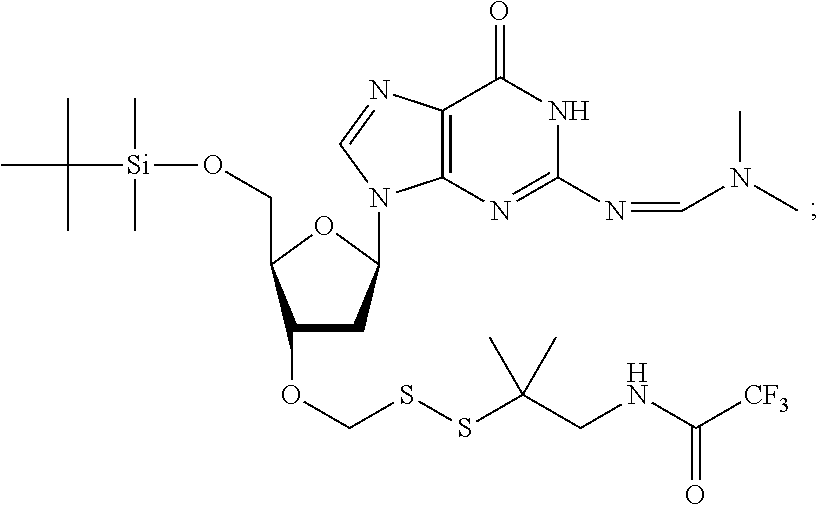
C1(OCSSC(CNC(=O)[CF3])(C)C)CC(N2C3=C(C(=O)NC(N=CN(C)C)=N3)N=C2)OC1CO[Si](C)(C)C(C)(C)C
